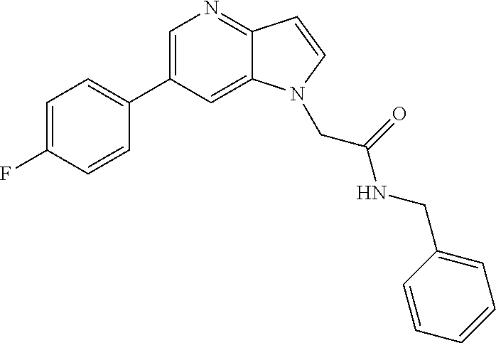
C1=C(F)C=CC(C2=CN=C3C(=C2)N(CC(NCC2=CC=CC=C2)=O)C=C3)=C1
